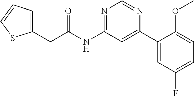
C1(CC(NC2=NC=NC(C3=CC(F)=CC=C3OC)=C2)=O)=CC=CS1
